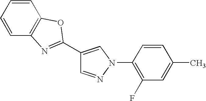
C1=NN(C2=C(F)C=C(C)C=C2)C=C1C1=NC2=C(C=CC=C2)O1
